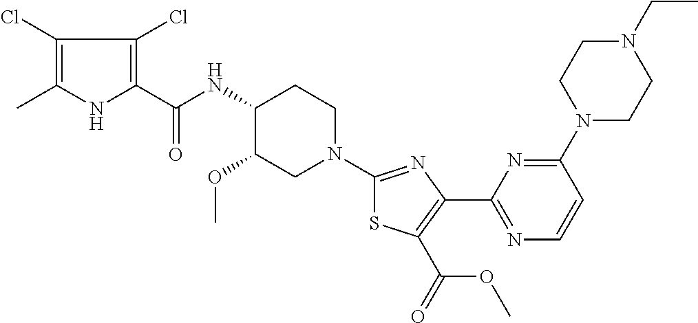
C1(Cl)=C(C)NC(C(NC2C(OC)CN(C3=NC(C4=NC=CC(N5CCN(CC)CC5)=N4)=C(C(=O)OC)S3)CC2)=O)=C1Cl
